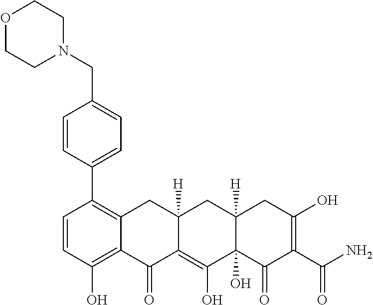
C1=CC(O)=C2C(=C1C1=CC=C(CN3CCOCC3)C=C1)CC1([H])C(=C(O)C3(O)C([H])(C1)CC(O)=C(C(N)=O)C3=O)C2=O
